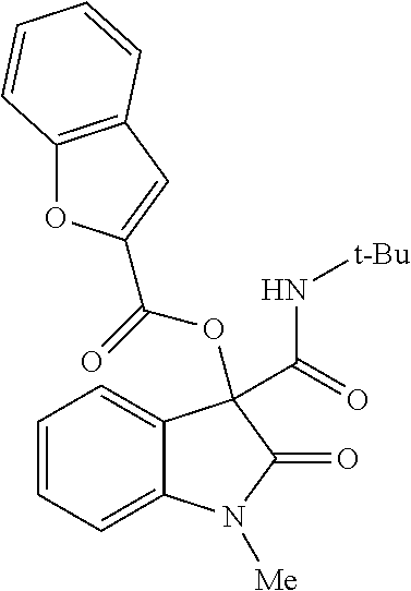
C1=CC=C2C(=C1)C(C(=O)N[t-Bu])(OC(=O)C1=CC3=C(O1)C=CC=C3)C(=O)N2[Me]
